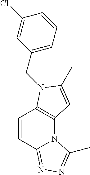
C1=CC2=NN=C(C)N2C2=C1N(CC1=CC=CC(Cl)=C1)C(C)=C2
